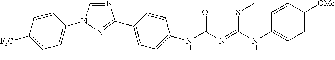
N1=CN(C2=CC=C([F3C])C=C2)N=C1C1=CC=C(NC(N=C(NC2=C(C)C=C([OMe])C=C2)SC)=O)C=C1
